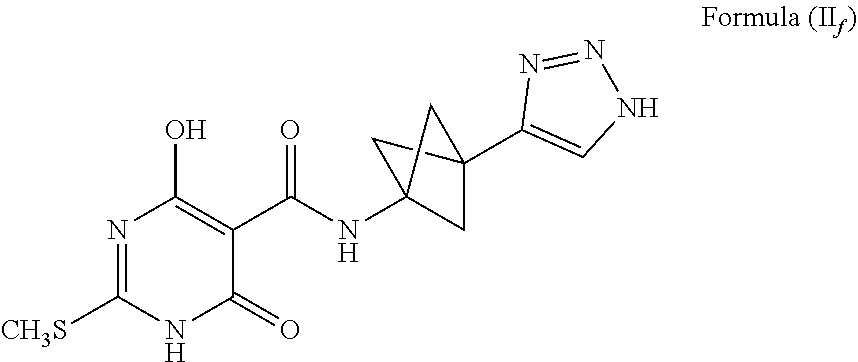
C12(NC(C3=C(O)N=C([CH3S])NC3=O)=O)CC(C3=CNN=N3)(C1)C2
